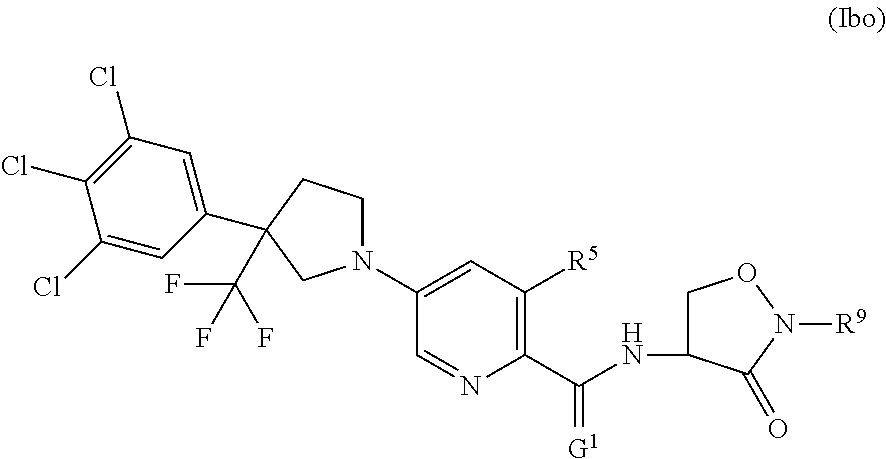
C(NC1CON([R9])C1=O)(C1=C([R5])C=C(N2CCC(C3=CC(Cl)=C(Cl)C(Cl)=C3)(C(F)(F)F)C2)C=N1)=[G1]
